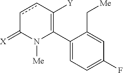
C1(C2=C([Y])ccC(=[X])N2[Me])=CC=C(F)C=C1C[Me]
